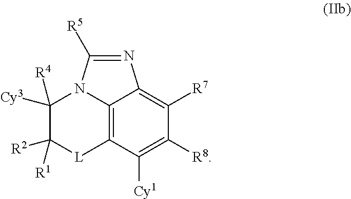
C12=C3C([Cy1])=C([R8])C([R7])=C1N=C([R5])N2C([Cy3])([R4])C([R1])([R2])[L]3
